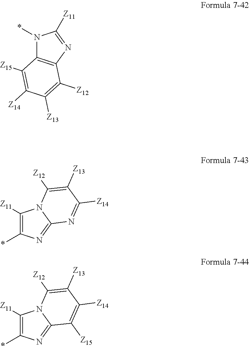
N1(*)C2=C(N=C1[Z11])C([Z12])=C([Z13])C([Z14])=C2[Z15].C1([Z11])=C(*)N=C2N1C([Z12])=C([Z13])C([Z14])=N2.C1([Z11])=C(*)N=C2N1C([Z12])=C([Z13])C([Z14])=C2[Z15]
